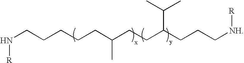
C(CCCC(CCC(CCC[NH][R])C(C)C)C)CN[R]
